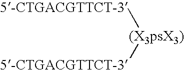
[(X3psX3)]([5-CTGACGTTCT-3])[5-CTGACGTTCT-3]
